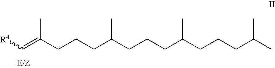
C(=C(CCCC(CCCC(CCCC(C)C)C)C)C)[R4]
